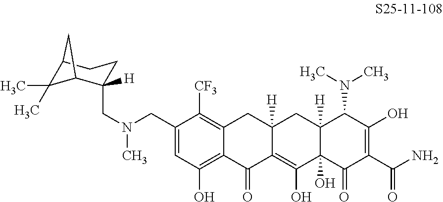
C1(CN(C)CC2([H])C3C(C)(C)C(CC2)C3)=CC(O)=C2C(=C1[CF3])CC1([H])C(=C(O)C3(O)C([H])(C1)C(N(C)C)C(O)=C(C(N)=O)C3=O)C2=O
